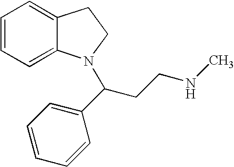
C1=CC=C2C(=C1)CCN2C(CCNC)C1=CC=CC=C1
